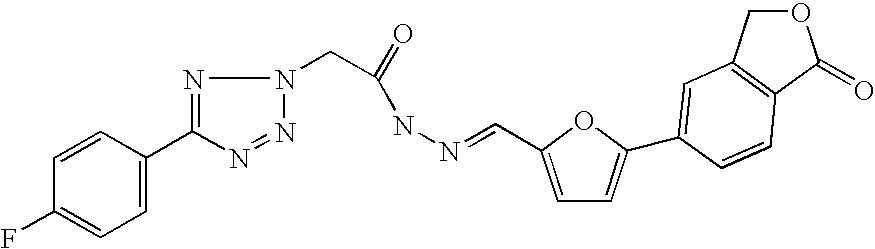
C1=C(C2=NN(CC(=O)NN=CC3=CC=C(C4=CC5=C(C(=O)OC5)C=C4)O3)N=N2)C=CC(F)=C1
